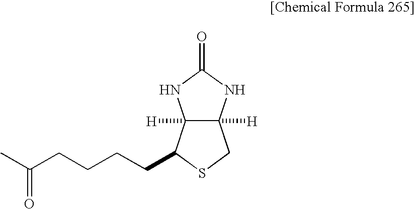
C12([H])C([H])(NC(=O)N1)CSC2CCCCC(C)=O
